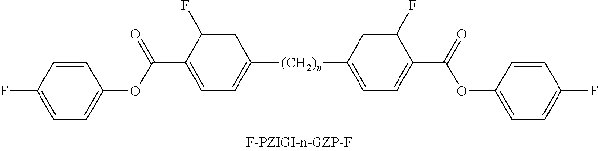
C(C1=CC=C([(CH2)n]C2=CC=C(C(=O)OC3=CC=C(F)C=C3)C(F)=C2)C=C1F)(OC1=CC=C(F)C=C1)=O
